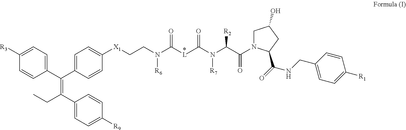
C1([R3])=CC=C(C(C2=CC=C([X1]CCN(C([L]C(N(C(C(N3CC(O)CC3C(NCC3=CC=C([R1])C=C3)=O)=O)[R2])[R7])=O)=O)[R6])C=C2)=C(C2=CC=C([R9])C=C2)CC)C=C1
